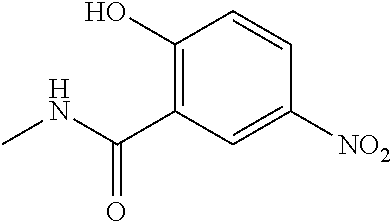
C1(O)=C(C(NC)=O)C=C([NO2])C=C1
